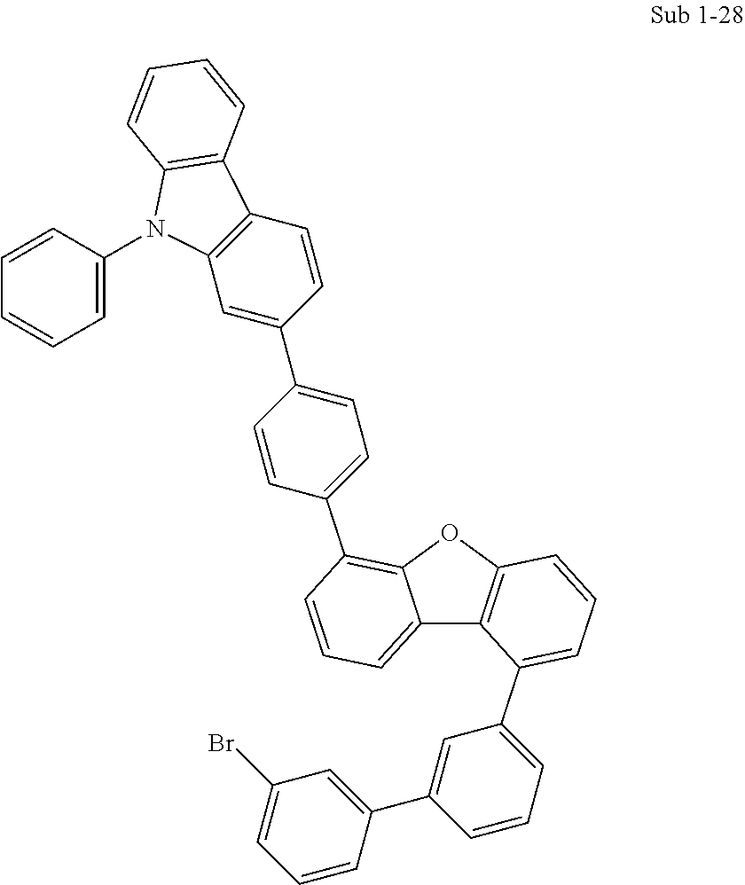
C12=CC=CC(C3=CC=C(C4=CC5=C(C=C4)C4=C(N5C5=CC=CC=C5)C=CC=C4)C=C3)=C1OC1=C2C(C2=CC=CC(C3=CC(Br)=CC=C3)=C2)=CC=C1
